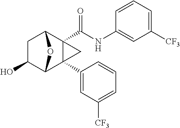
C1(O)C2C3(C4=CC([CF3])=CC=C4)C(C(NC4=CC([CF3])=CC=C4)=O)(C(C1)O2)C3
